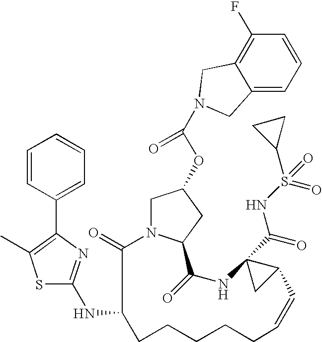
C1N2C(=O)C(NC3=NC(C4=CC=CC=C4)=C(C)S3)CCCCCC=CC3C(C(=O)NS(C4CC4)(=O)=O)(NC(=O)C2CC1OC(N1CC2=C(F)C=CC=C2C1)=O)C3
